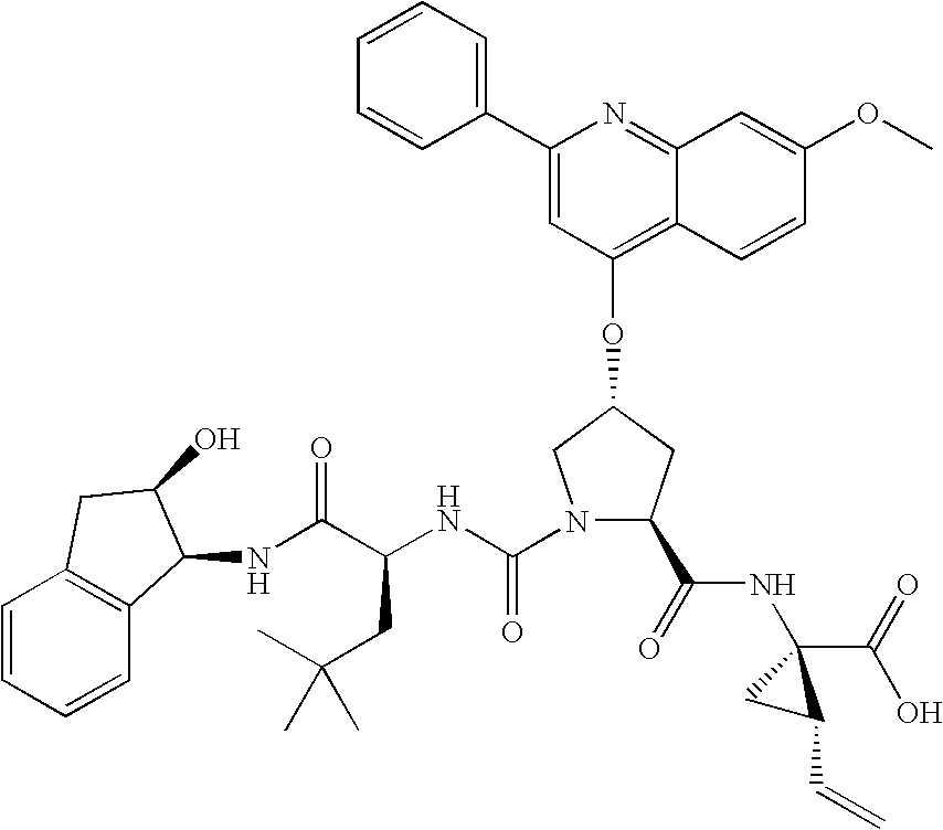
C1(C2=CC=CC=C2)=CC(OC2CC(C(NC3(C(O)=O)CC3C=C)=O)N(C(NC(C(NC3C4=C(C=CC=C4)CC3O)=O)CC(C)(C)C)=O)C2)=C2C(=N1)C=C(OC)C=C2
